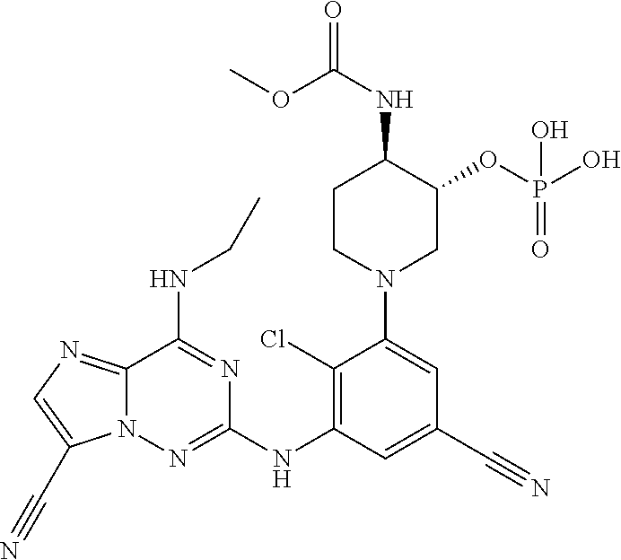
C1(C#N)=CC(NC2=NN3C(=NC=C3C#N)C(NCC)=N2)=C(Cl)C(N2CC(OP(O)(O)=O)C(NC(=O)OC)CC2)=C1
